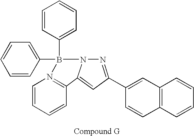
C1=CC(B2(C3=CC=CC=C3)N3=C(C=CC=C3)C3=CC(C4=CC5=C(C=C4)C=CC=C5)=NN23)=CC=C1
